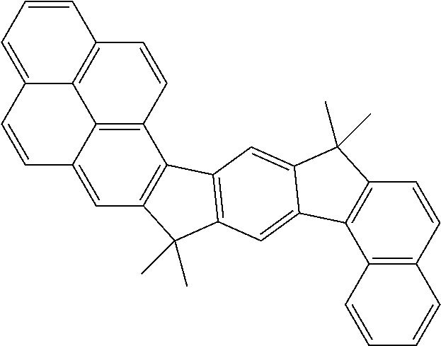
C12=C3C(=CC=C1)C=CC1=CC4=C(C(=C31)C=C2)C1=C(C4(C)C)C=C2C(=C1)C(C)(C)C1=C2C2=C(C=C1)C=CC=C2
